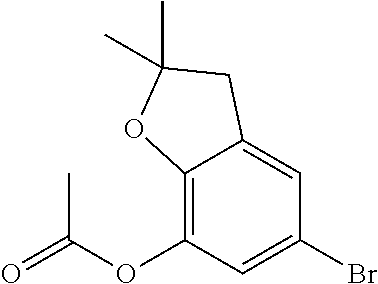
C12=C(OC(=O)C)C=C(Br)C=C1CC(C)(C)O2
